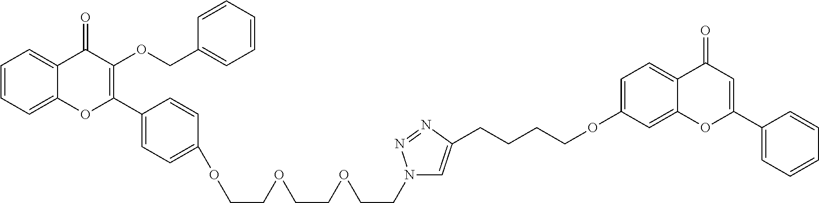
C1=CC=C2C(=C1)C(=O)C(OCC1=CC=CC=C1)=C(C1=CC=C(OCCOCCOCCN3C=C(CCCCOC4=CC=C5C(=C4)OC(C4=CC=CC=C4)=CC5=O)N=N3)C=C1)O2
